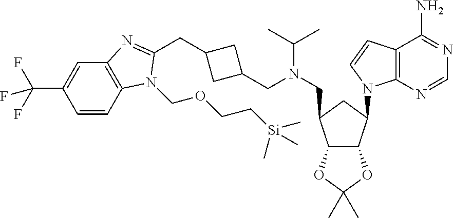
C12=C(C=C(C(F)(F)F)C=C1)N=C(CC1CC(CN(C(C)C)CC3C4C(OC(C)(C)O4)C(N4C5=C(C(N)=NC=N5)C=C4)C3)C1)N2COCC[Si](C)(C)C
